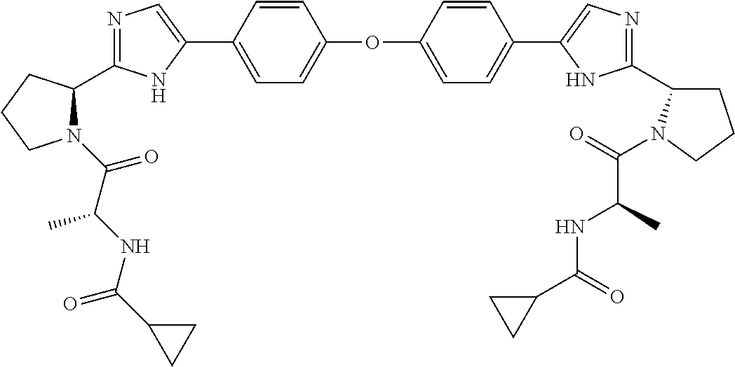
C1=CC(C2=CN=C(C3N(C(C(NC(C4CC4)=O)C)=O)CCC3)N2)=CC=C1OC1=CC=C(C2=CN=C(C3CCCN3C(=O)C(C)NC(C3CC3)=O)N2)C=C1
